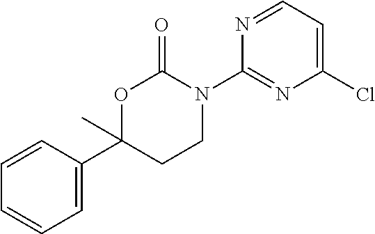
C1=CC(C2(C)CCN(C3=NC(Cl)=CC=N3)C(=O)O2)=CC=C1
